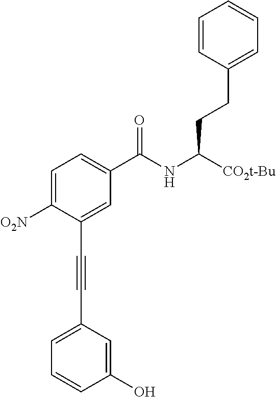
C1=C([O2N])C(C#CC2=CC=CC(O)=C2)=CC(C(NC([CO2t-Bu])CCC2=CC=CC=C2)=O)=C1
